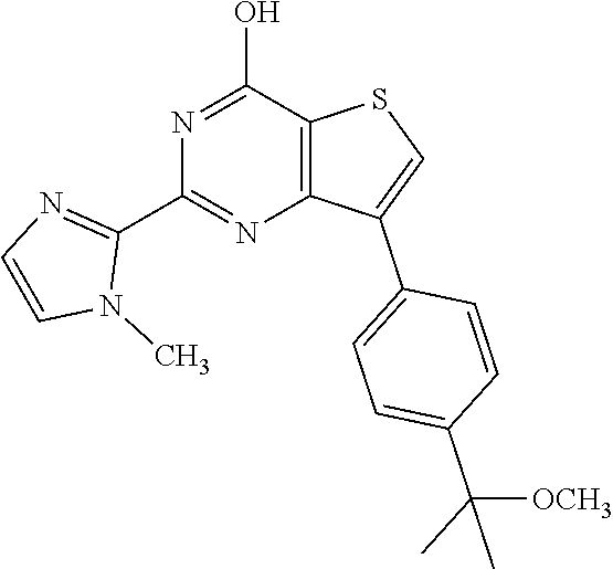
C1(C2=NC=CN2C)=NC2=C(C(O)=N1)SC=C2C1=CC=C(C(C)(C)[OCH3])C=C1
